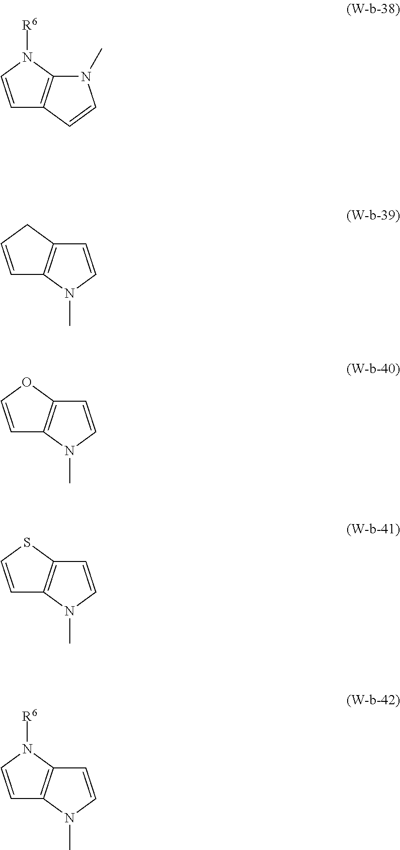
C1=CN([R6])C2=C1N(C)C=C2.C1=CN([R6])C2=C1C=CN2C.C1=CCC2=C1N(C)C=C2.C1=COC2=C1N(C)C=C2.C1=CSC2=C1N(C)C=C2
